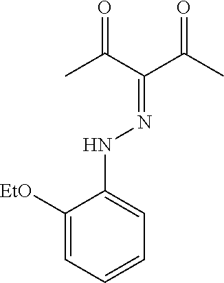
C1([EtO])=CC=CC=C1NN=C(C(C)=O)C(C)=O
